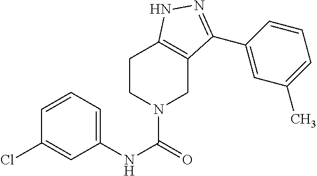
ClC1=CC(NC(=O)N2CCC3=C(C2)C(C2=CC(C)=CC=C2)=NN3)=CC=C1
